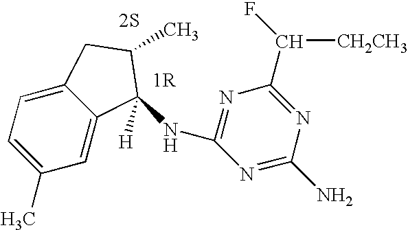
C1=C(C)C=C2C(=C1)CC(C)C2([H])NC1=NC(C(F)[CH2CH3])=NC(N)=N1.[2S]
